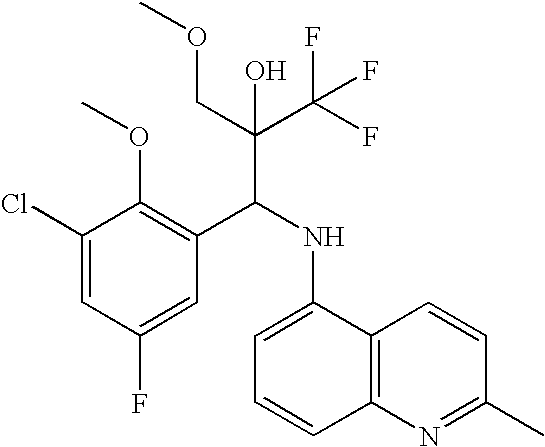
C1(Cl)=CC(F)=CC(C(NC2=CC=CC3=C2C=CC(C)=N3)C(C(F)(F)F)(COC)O)=C1OC
